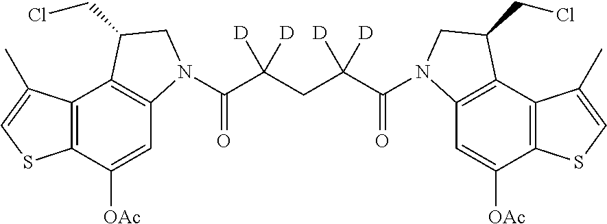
C12=C(C([OAc])=CC3=C1C(CCl)CN3C(C(CC(C(=O)N1C3=C(C4=C(C([OAc])=C3)SC=C4C)C(CCl)C1)([D])[D])([D])[D])=O)SC=C2C
